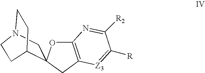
N12CC3(OC4=C(C3)[Z3]=C([R])C([R2])=N4)C(CC1)CC2
